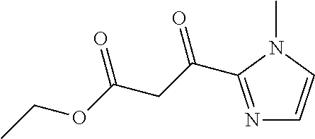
N1=C(C(CC(OCC)=O)=O)N(C)C=C1
